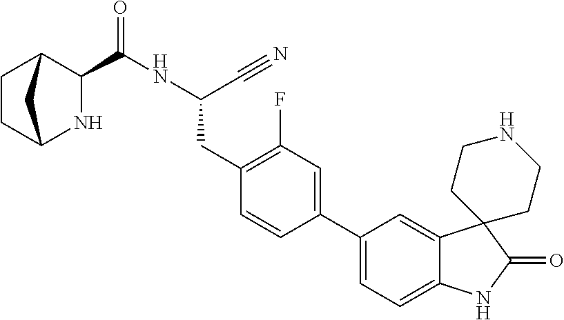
C(NC(CC1=C(F)C=C(C2=CC=C3C(=C2)C2(C(=O)N3)CCNCC2)C=C1)C#N)(=O)C1C2CCC(N1)C2
